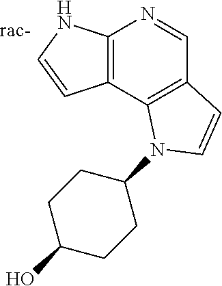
C12=C(NC=C1)N=CC1=C2N(C2CCC(O)CC2)C=C1
